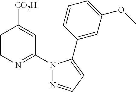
C1=CN=C(N2N=CC=C2C2=CC(OC)=CC=C2)C=C1[CO2H]
